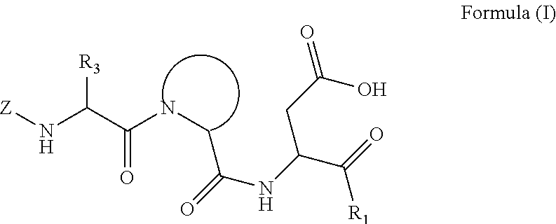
[Z]NC(C(NCC(NC(C(=O)[R1])CC(O)=O)=O)=O)[R3]
